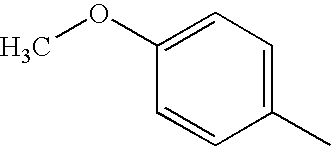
COC1=CC=C(C)C=C1
